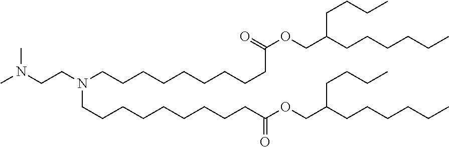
CN(CCN(CCCCCCCCCC(OCC(CCCCCC)CCCC)=O)CCCCCCCCCC(OCC(CCCCCC)CCCC)=O)C
